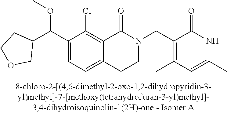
C1(C(C2=CC=C3C(=C2Cl)C(=O)N(CC2=C(C)C=C(C)NC2=O)CC3)OC)CCOC1
